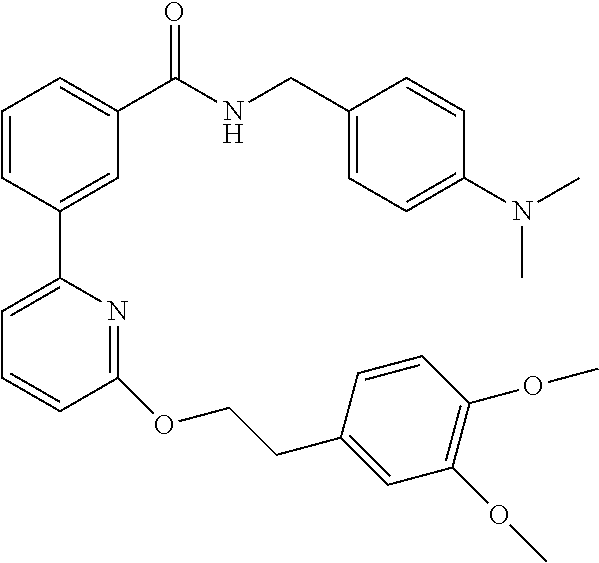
C1=CC(C2=CC=CC(OCCC3=CC(OC)=C(OC)C=C3)=N2)=CC(C(NCC2=CC=C(N(C)C)C=C2)=O)=C1
